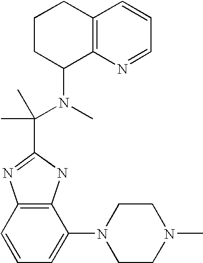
C12=C(C=CC=C1N1CCN(C)CC1)N=C(C(N(C1C3=C(CCC1)C=CC=N3)C)(C)C)N2
